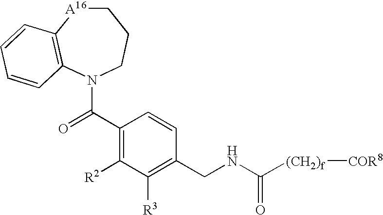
C1[A16]C2=C(N(C(C3=C([R2])C([R3])=C(CNC(=O)[(CH2)f][COR8])C=C3)=O)CC1)C=CC=C2
